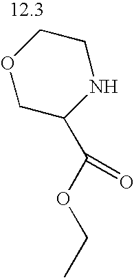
C1C(C(OCC)=O)NCCO1
